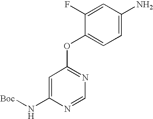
C1=C(N[Boc])N=CN=C1OC1=CC=C(N)C=C1F
